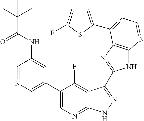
C1=NC=C(C2=CN=C3C(=C2F)C(C2=NC4=C(N2)N=CC=C4C2=CC=C(F)S2)=NN3)C=C1NC(C(C)(C)C)=O
